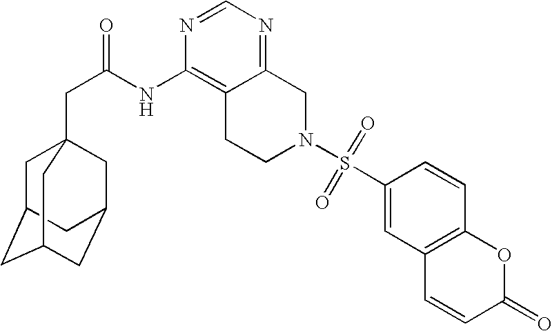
C1C2CC3CC(CC1(CC(=O)NC1=C4C(=NC=N1)CN(S(C1=CC5=C(C=C1)OC(=O)C=C5)(=O)=O)CC4)C3)C2
